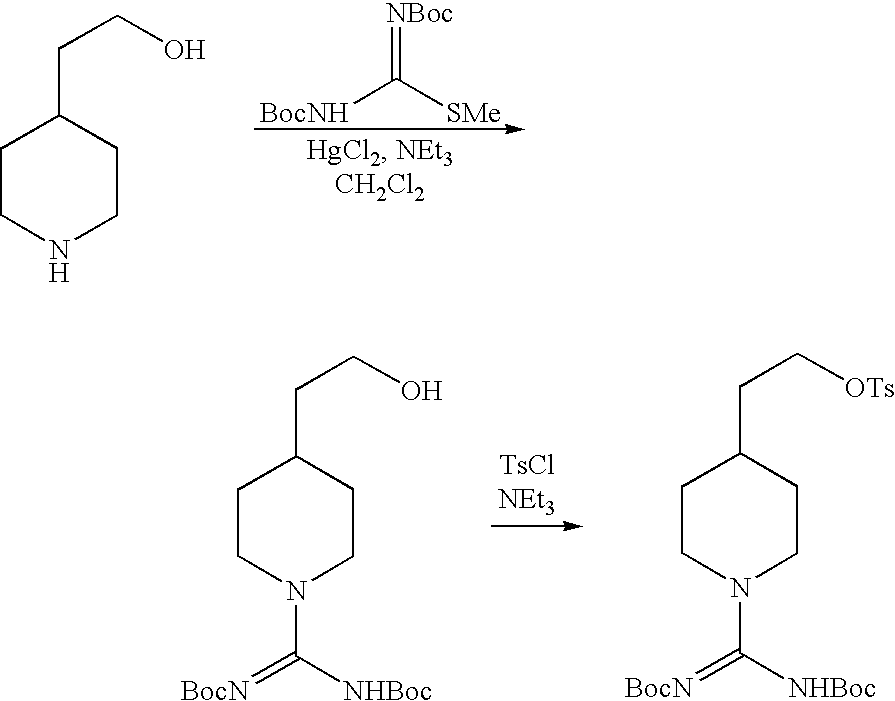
C1CNCCC1CCO.[NBoc]=C([SMe])[BocNH].C1CN(C([NHBoc])=[BocN])CCC1CCO.C1CN(C([NHBoc])=[BocN])CCC1CC[OTs]
